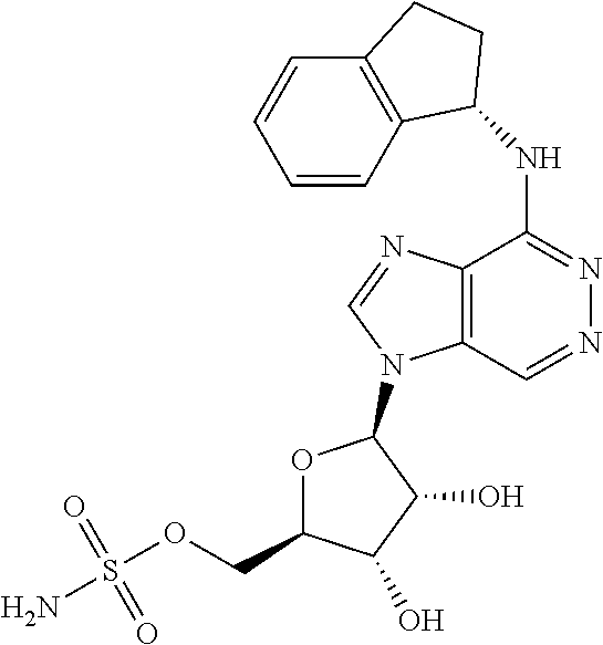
O1C(COS(N)(=O)=O)C(O)C(O)C1N1C2=C(N=C1)C(NC1C3=C(C=CC=C3)CC1)=NN=C2
